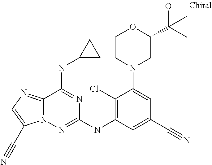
C12=NC=C(C#N)N1N=C(NC1=C(Cl)C(N3CC(C(C)(O)C)OCC3)=CC(C#N)=C1)N=C2NC1CC1
